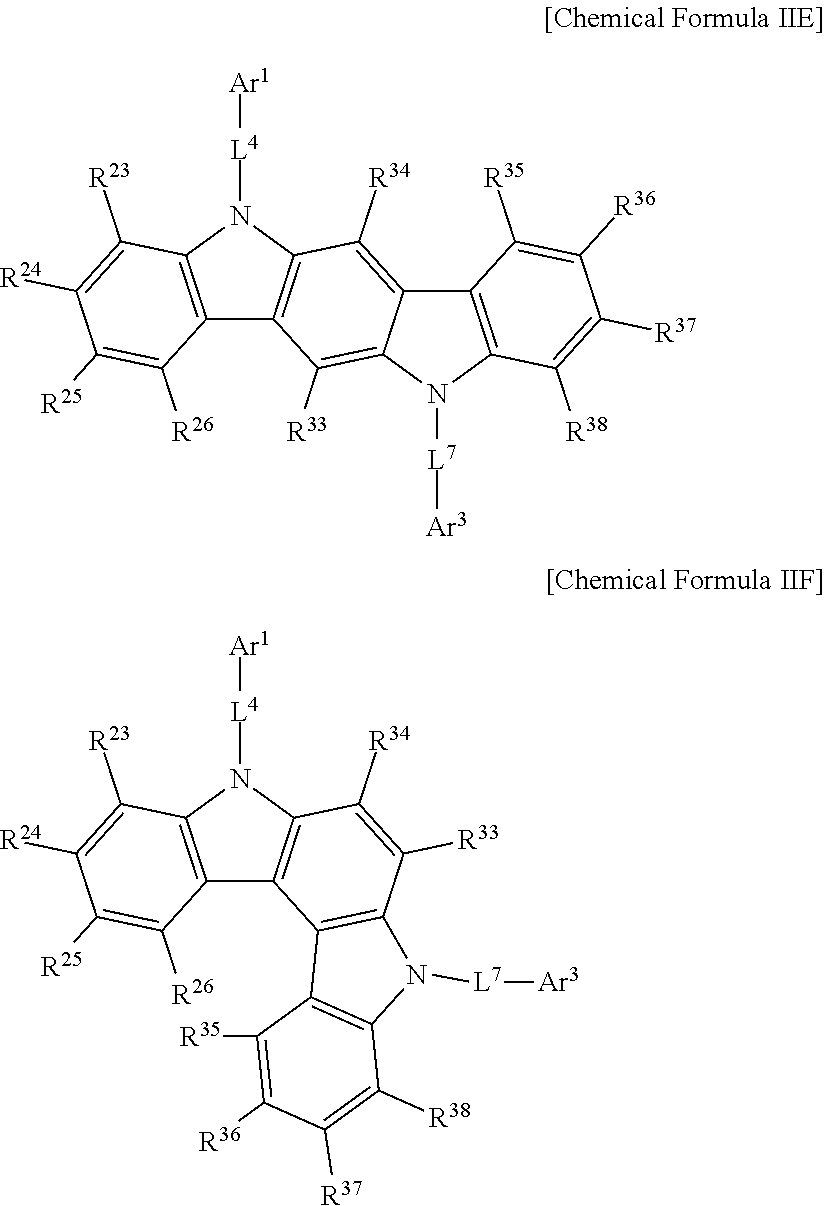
C12=C(N([L4][Ar1])C3=C1C([R33])=C1C(=C3[R34])C3=C(N1[L7][Ar3])C([R38])=C([R37])C([R36])=C3[R35])C([R23])=C([R24])C([R25])=C2[R26].C12=C(N([L4][Ar1])C3=C1C1=C(C([R33])=C3[R34])N([L7][Ar3])C3=C1C([R35])=C([R36])C([R37])=C3[R38])C([R23])=C([R24])C([R25])=C2[R26]
